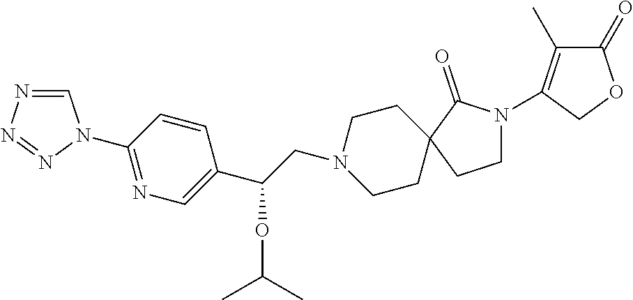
C1CC2(CCN1CC(C1=CN=C(N3C=NN=N3)C=C1)OC(C)C)C(=O)N(C1=C(C)C(=O)OC1)CC2
